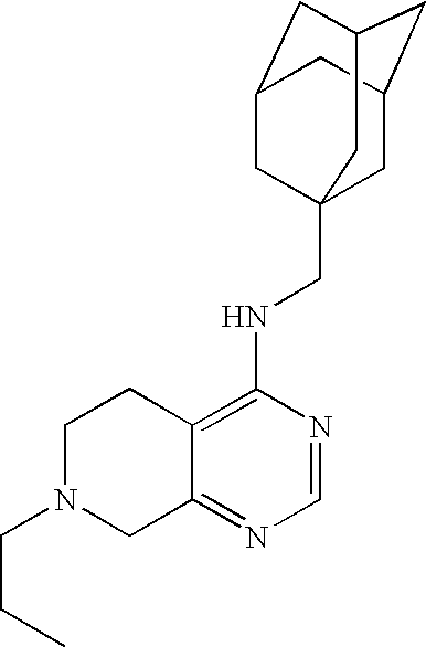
C12=C(NCC34CC5CC(CC(C3)C5)C4)N=CN=C1CN(CCC)CC2
